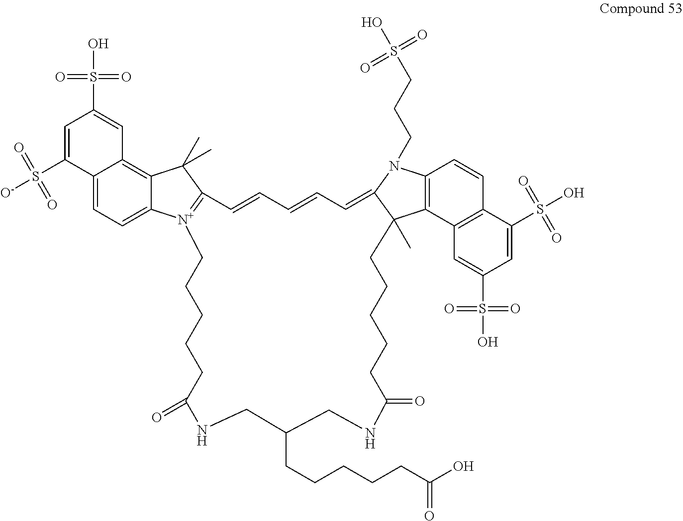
C12=CC=C3C(=C1C=C(S(O)(=O)=O)C=C2S([O-])(=O)=O)C(C)(C)C1=[N+]3CCCCCC(=O)NCC(CCCCCC(O)=O)CNC(=O)CCCCCC2(C)C3=C(C=CC4=C3C=C(S(O)(=O)=O)C=C4S(O)(=O)=O)N(CCCS(O)(=O)=O)C2=CC=CC=C1
